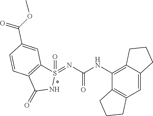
C12=C(C=C3C(=C1NC(=O)N=S1(=O)C4=C(C(=O)N1)C=CC(C(OC)=O)=C4)CCC3)CCC2
